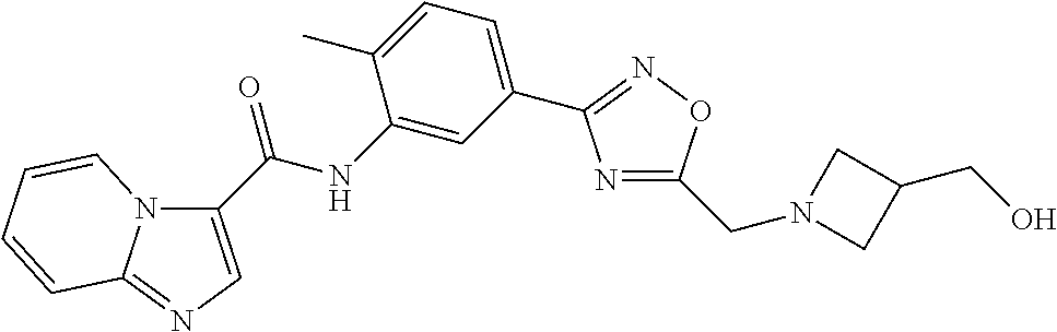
C1(C(NC2=CC(C3=NOC(CN4CC(CO)C4)=N3)=CC=C2C)=O)=CN=C2N1C=CC=C2
